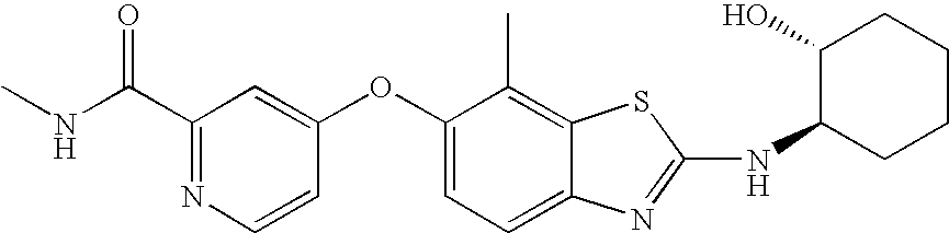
CNC(C1=NC=CC(OC2=CC=C3C(=C2C)SC(NC2CCCCC2O)=N3)=C1)=O
